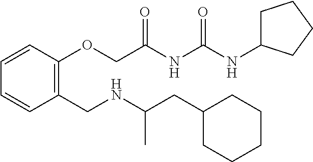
C1C(CC(NCC2=C(OCC(NC(NC3CCCC3)=O)=O)C=CC=C2)C)CCCC1
